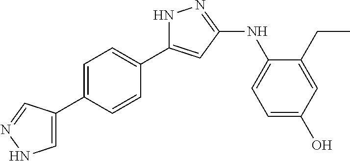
N1C(C2=CC=C(C3=CNN=C3)C=C2)=CC(NC2=CC=C(O)C=C2CC)=N1
